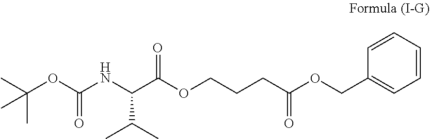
N(C(C(OCCCC(OCC1=CC=CC=C1)=O)=O)C(C)C)C(OC(C)(C)C)=O
